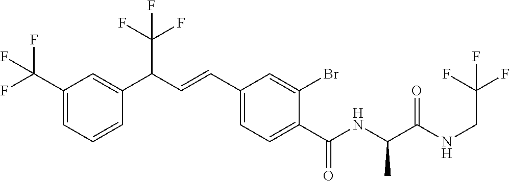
C1(C(F)(F)F)=CC=CC(C(C=CC2=CC=C(C(NC(C(NCC(F)(F)F)=O)C)=O)C(Br)=C2)C(F)(F)F)=C1
